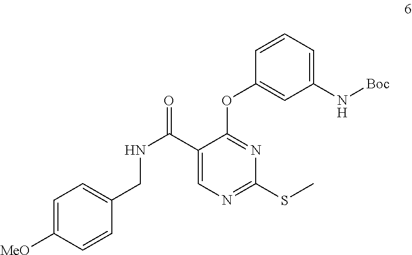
N(C(C1=CN=C(SC)N=C1OC1=CC(N[Boc])=CC=C1)=O)CC1=CC=C([MeO])C=C1
